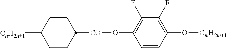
O(C1=C(F)C(F)=C(O[CmH2m+1])C=C1)[CO]C1CCC([CnH2n+1])CC1
